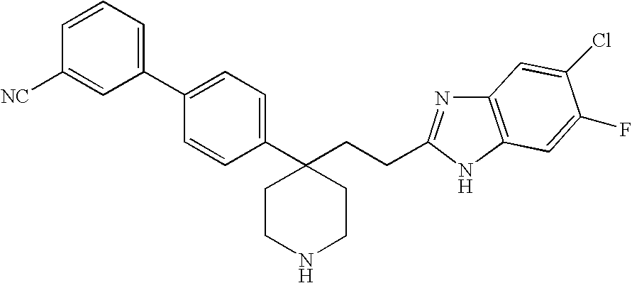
C1=C(C2=CC=CC([NC])=C2)C=CC(C2(CCC3=NC4=C(N3)C=C(F)C(Cl)=C4)CCNCC2)=C1
